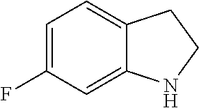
C1=C(F)C=C2C(=C1)CCN2
